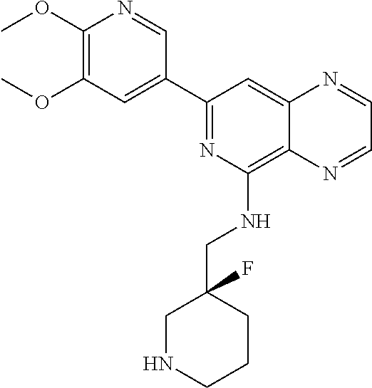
C1(C2=CC(OC)=C(OC)N=C2)=NC(NCC2(F)CNCCC2)=C2C(=C1)N=CC=N2
